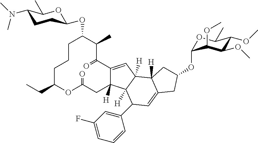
C12=CC3([H])C4([H])C(=CC(C5=CC(F)=CC=C5)C3([H])C1([H])CC(=O)OC(CC)CCCC(OC1OC(C)C(N(C)C)CC1)C(C)C2=O)CC(OC1OC(C)C(OC)C(OC)C1OC)C4
